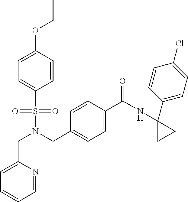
C1=CC(OCC)=CC=C1S(N(CC1=CC=C(C(=O)NC2(C3=CC=C(Cl)C=C3)CC2)C=C1)CC1=CC=CC=N1)(=O)=O
